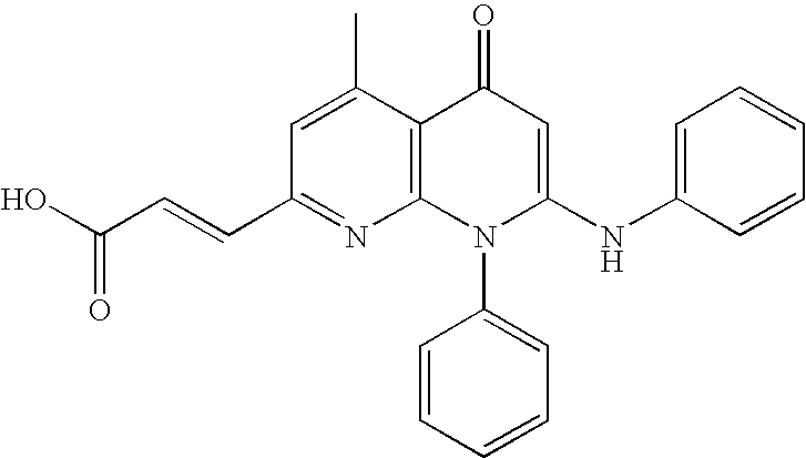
C1(C=CC(O)=O)=NC2=C(C(C)=C1)C(=O)C=C(NC1=CC=CC=C1)N2C1=CC=CC=C1
